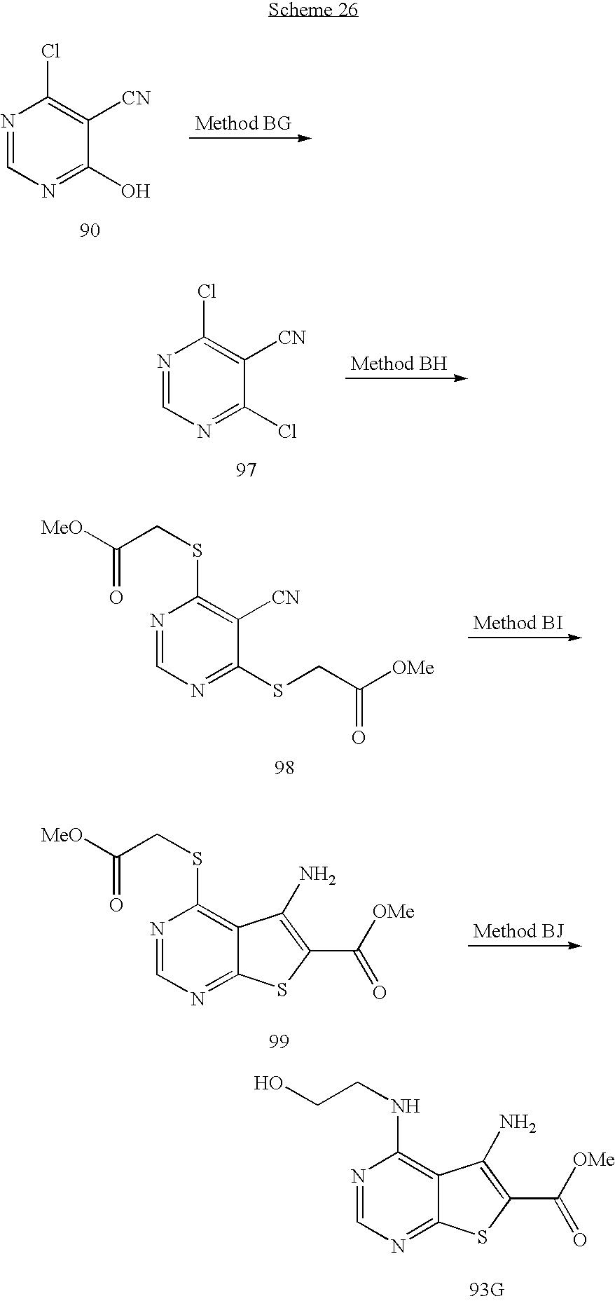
N1=CN=C(O)C([CN])=C1Cl.N1=CN=C(Cl)C([CN])=C1Cl.N1=CN=C(SCC([OMe])=O)C([CN])=C1SCC(=O)[MeO].N1=CN=C2C(=C1SCC(=O)[MeO])C(N)=C(C([OMe])=O)S2.N1=CN=C2C(=C1NCCO)C(N)=C(C([OMe])=O)S2
